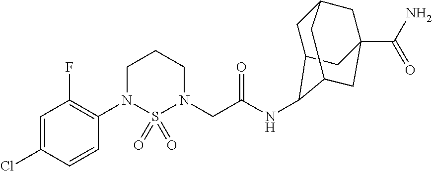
C1=C(Cl)C=CC(N2S(=O)(=O)N(CC(NC3C4CC5CC(C(N)=O)(CC3C5)C4)=O)CCC2)=C1F
